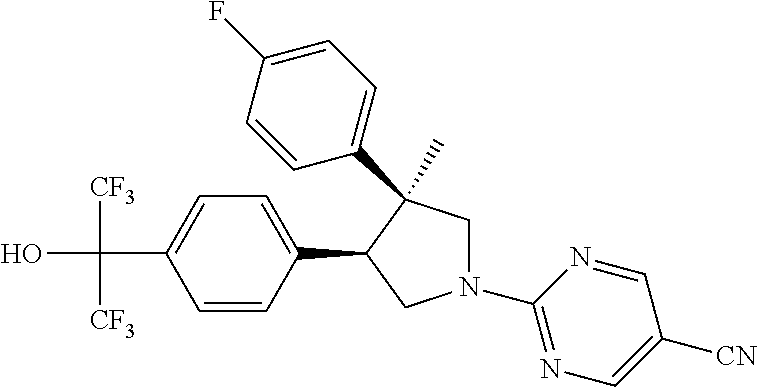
OC(C1=CC=C(C2CN(C3=NC=C([CN])C=N3)CC2(C)C2=CC=C(F)C=C2)C=C1)([CF3])[CF3]
